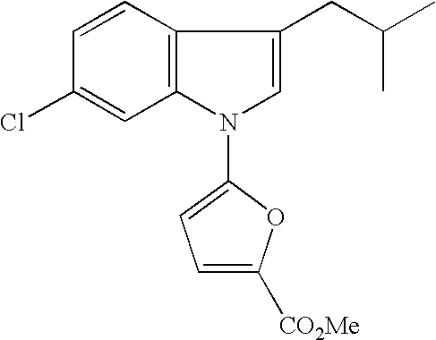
C12=C(C=CC(Cl)=C1)C(CC(C)C)=CN2C1=CC=C([CO2Me])O1
